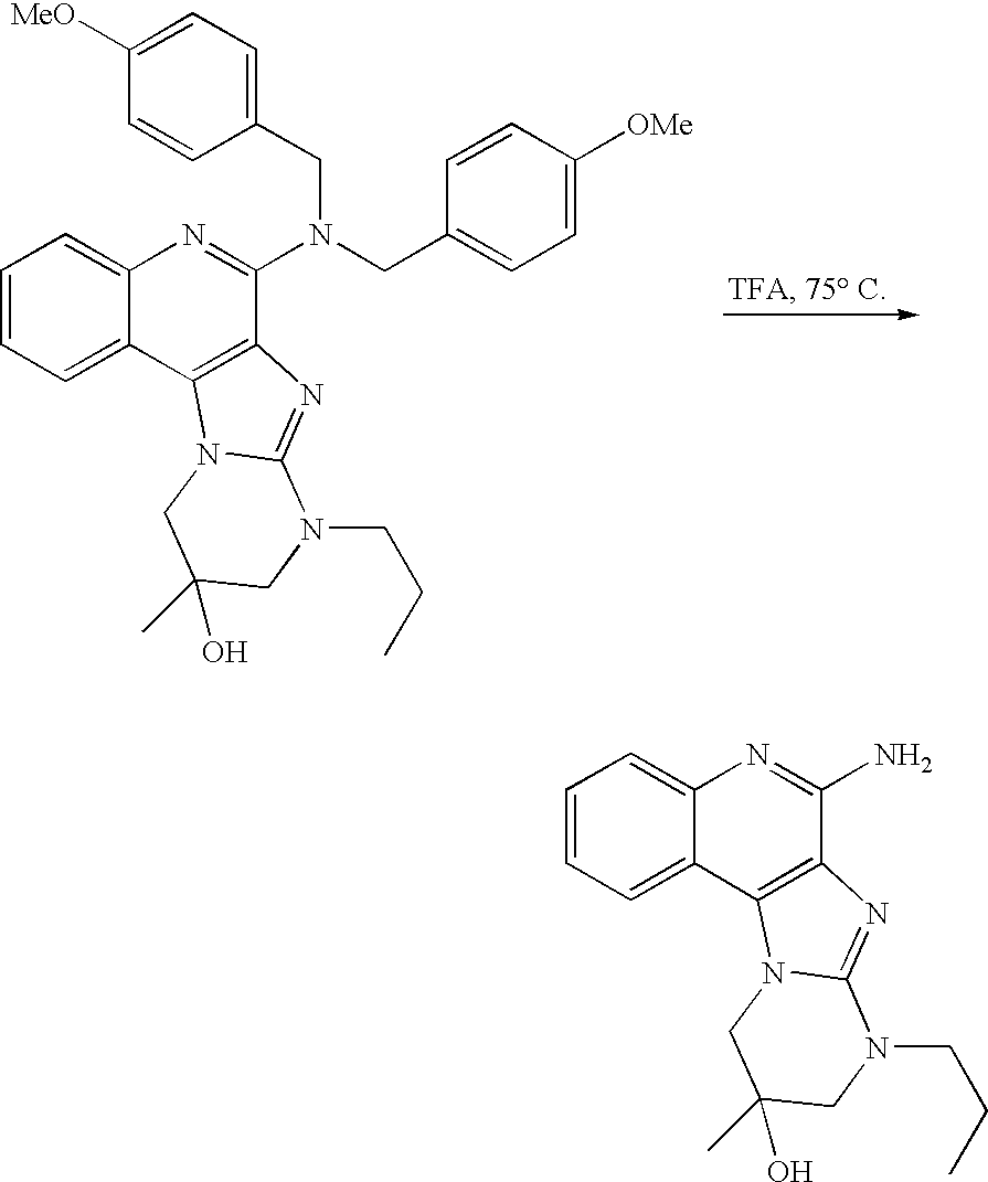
C1=CC=C2C(=C1)N=C(N(CC1=CC=C([OMe])C=C1)CC1=CC=C([MeO])C=C1)C1=C2N2C(=N1)N(CCC)CC(C)(O)C2.C1=CC=C2C(=C1)N=C(N)C1=C2N2C(=N1)N(CCC)CC(C)(O)C2
